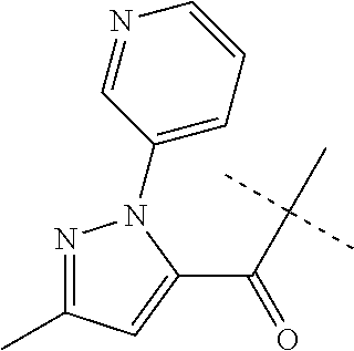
C(C(C)(C)C)(C1=CC(C)=NN1C1=CC=CN=C1)=O
